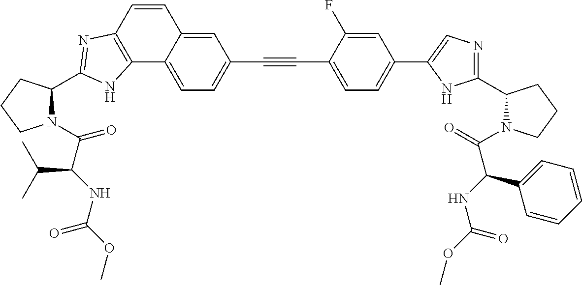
C1(C2=CC=C(C#CC3=CC=C4C(=C3)C=CC3=C4NC(C4N(C(C(NC(OC)=O)C(C)C)=O)CCC4)=N3)C(F)=C2)=CN=C(C2N(C(=O)C(NC(OC)=O)C3=CC=CC=C3)CCC2)N1
